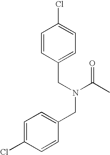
C1=CC(CN(C(C)=O)CC2=CC=C(Cl)C=C2)=CC=C1Cl
